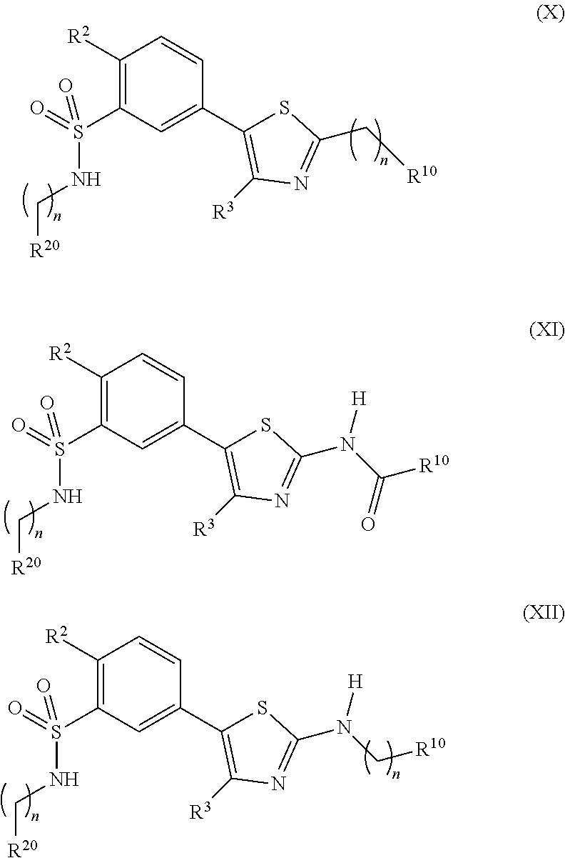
C1([R2])=C(S(NC[R20])(=O)=O)C=C(C2=C([R3])N=C(N(C(=O)[R10])[H])S2)C=C1.C1([R2])=C(S(NC[R20])(=O)=O)C=C(C2=C([R3])N=C(C[R10])S2)C=C1.C1([R2])=C(S(NC[R20])(=O)=O)C=C(C2=C([R3])N=C(N(C[R10])[H])S2)C=C1
